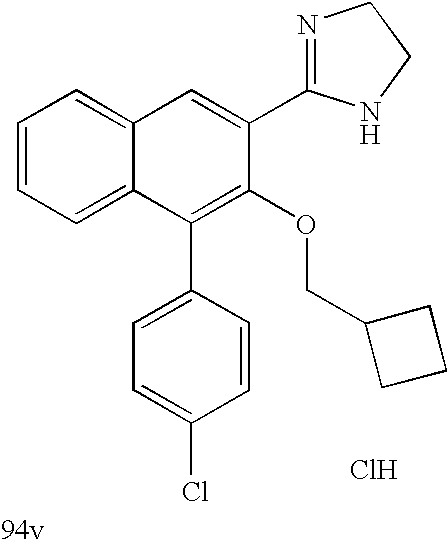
C1=C(C2=NCCN2)C(OCC2CCC2)=C(C2=CC=C(Cl)C=C2)C2=CC=CC=C12.Cl
